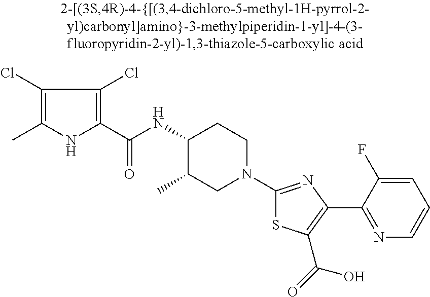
C1(NC(C2=C(Cl)C(Cl)=C(C)N2)=O)C(C)CN(C2=NC(C3=NC=CC=C3F)=C(C(=O)O)S2)CC1
